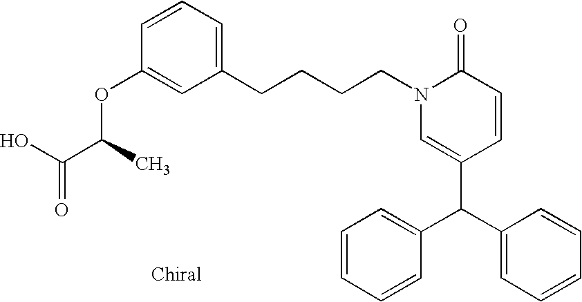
C(CN1C(=O)C=CC(C(C2=CC=CC=C2)C2=CC=CC=C2)=C1)CCC1=CC=CC(OC(C(O)=O)C)=C1
